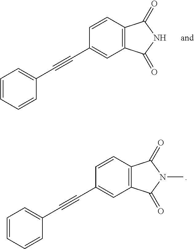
C1=CC=CC(C#CC2=CC3=C(C=C2)C(=O)NC3=O)=C1.C1=CC=CC(C#CC2=CC3=C(C=C2)C(=O)N(C)C3=O)=C1
